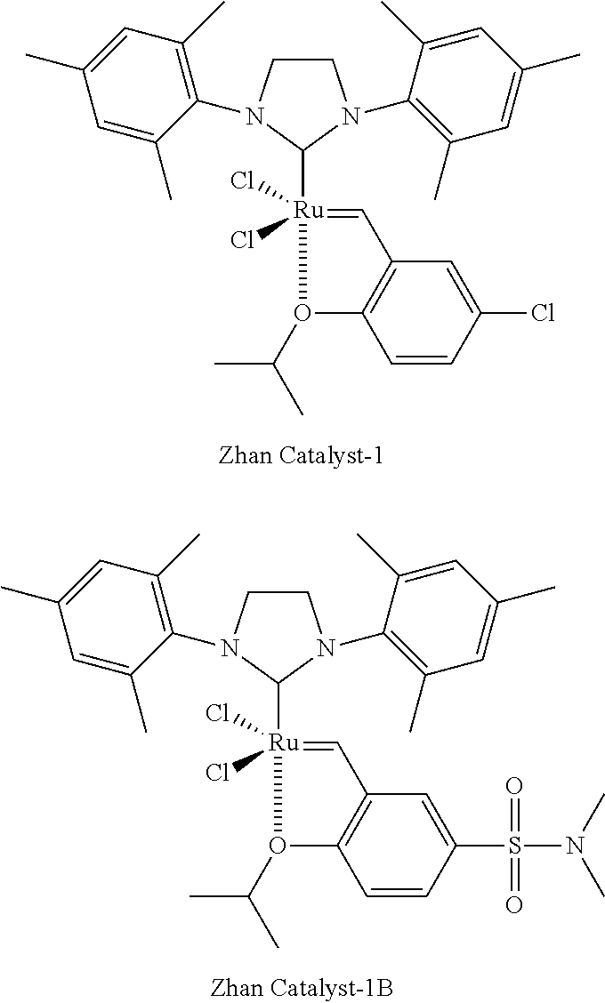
C1CN(C2=C(C)C=C(C)C=C2C)C([Ru]2(Cl)(Cl)=CC3=C(C=CC(Cl)=C3)O2C(C)C)N1C1=C(C)C=C(C)C=C1C.C1CN(C2=C(C)C=C(C)C=C2C)C([Ru]2(Cl)(Cl)=CC3=C(C=CC(S(N(C)C)(=O)=O)=C3)O2C(C)C)N1C1=C(C)C=C(C)C=C1C
